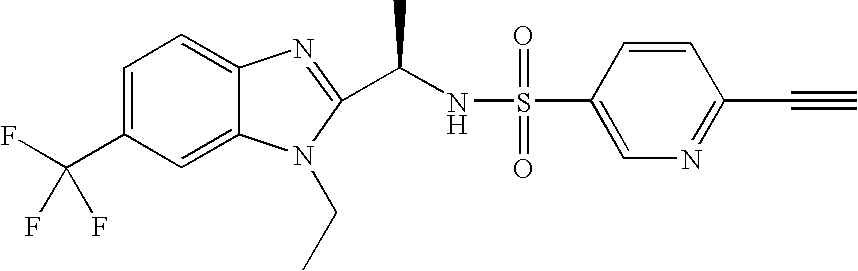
C1=C(C(F)(F)F)C=C2C(=C1)N=C(C(NS(C1=CN=C(C#C)C=C1)(=O)=O)C)N2CC
